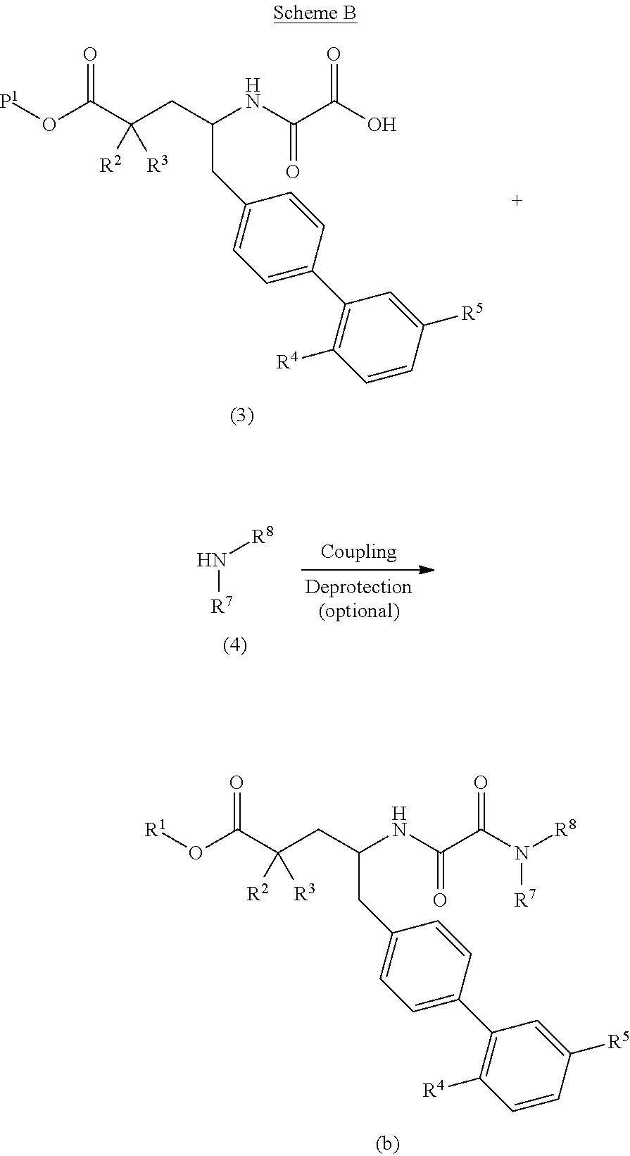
[P1]OC(C(CC(NC(C(O)=O)=O)CC1=CC=C(C2=C([R4])C=CC([R5])=C2)C=C1)([R2])[R3])=O.N([R7])[R8].[R1]OC(C(CC(NC(C(N([R8])[R7])=O)=O)CC1=CC=C(C2=C([R4])C=CC([R5])=C2)C=C1)([R2])[R3])=O
